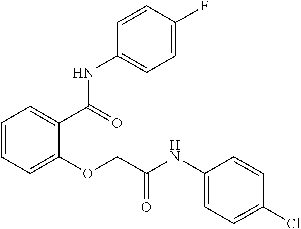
C1=CC=C(OCC(NC2=CC=C(Cl)C=C2)=O)C(C(=O)NC2=CC=C(F)C=C2)=C1
